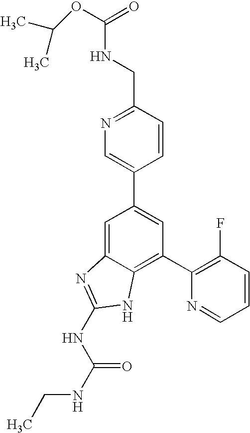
C1=C2C(=C(C3=C(F)C=CC=N3)C=C1C1=CN=C(CNC(OC(C)C)=O)C=C1)NC(NC(NCC)=O)=N2
